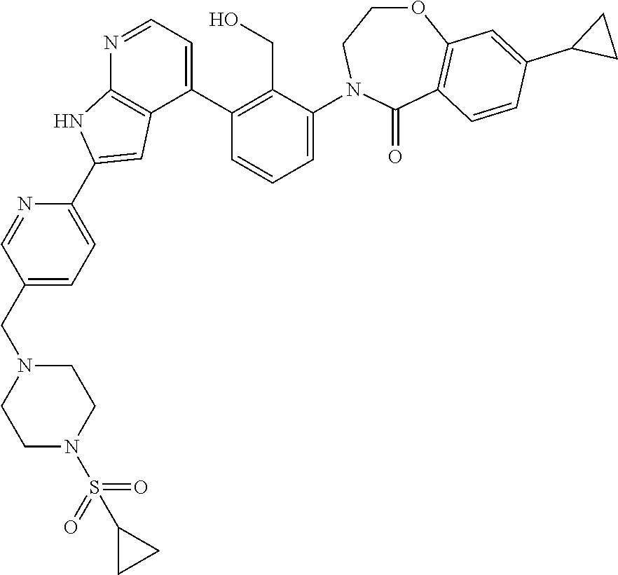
N1=CC=C(C2=C(CO)C(N3CCOC4=C(C3=O)C=CC(C3CC3)=C4)=CC=C2)C2=C1NC(C1=CC=C(CN3CCN(S(=O)(=O)C4CC4)CC3)C=N1)=C2
